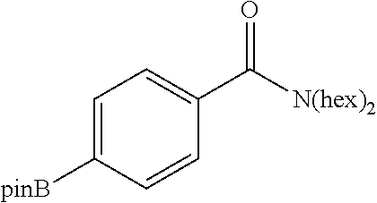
C1=CC([pinB])=CC=C1C(=O)[N(hex)2]
